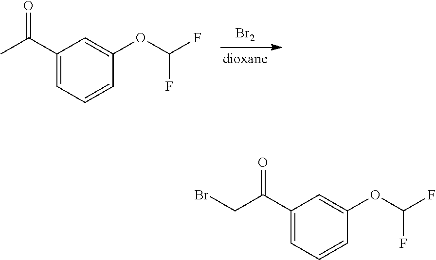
C1(C(C)=O)=CC=CC(OC(F)F)=C1.[Br2].C1(C(CBr)=O)=CC=CC(OC(F)F)=C1
